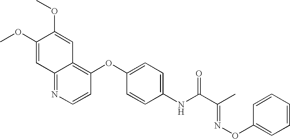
COC1=CC2=NC=CC(OC3=CC=C(NC(C(C)=NOC4=CC=CC=C4)=O)C=C3)=C2C=C1OC
